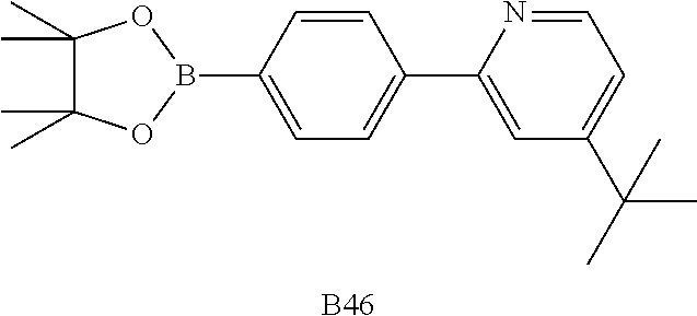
C1=C(B2OC(C)(C)C(C)(C)O2)C=CC(C2=CC(C(C)(C)C)=CC=N2)=C1.[B46]
